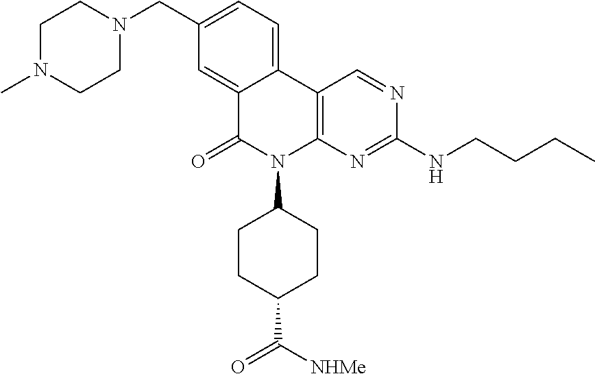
CN1CCN(CC2=CC=C3C(=C2)C(=O)N(C2CCC(C([NHMe])=O)CC2)C2=C3C=NC(NCCCC)=N2)CC1
